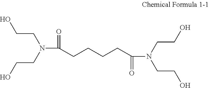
OCCN(C(=O)CCCCC(N(CCO)CCO)=O)CCO
